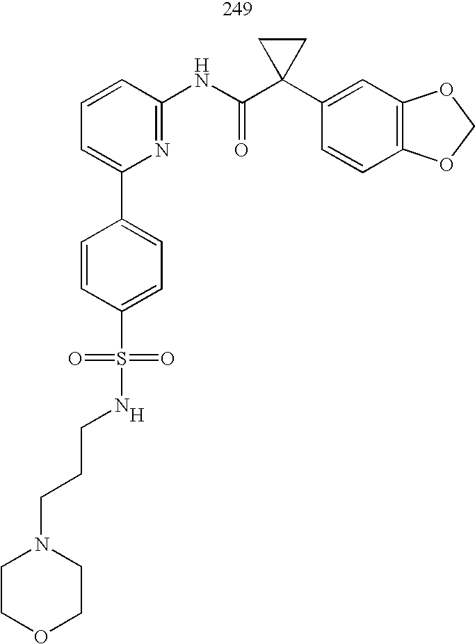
C1=C(C2=CC=C(S(=O)(=O)NCCCN3CCOCC3)C=C2)N=C(NC(C2(C3=CC4=C(C=C3)OCO4)CC2)=O)C=C1.[H]
